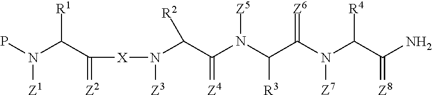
PN(C(C([X]N([Z3])C(C(=[Z4])N(C([R3])C(N([Z7])C(C(=[Z8])N)[R4])=[Z6])[Z5])[R2])=[Z2])[R1])[Z1]
